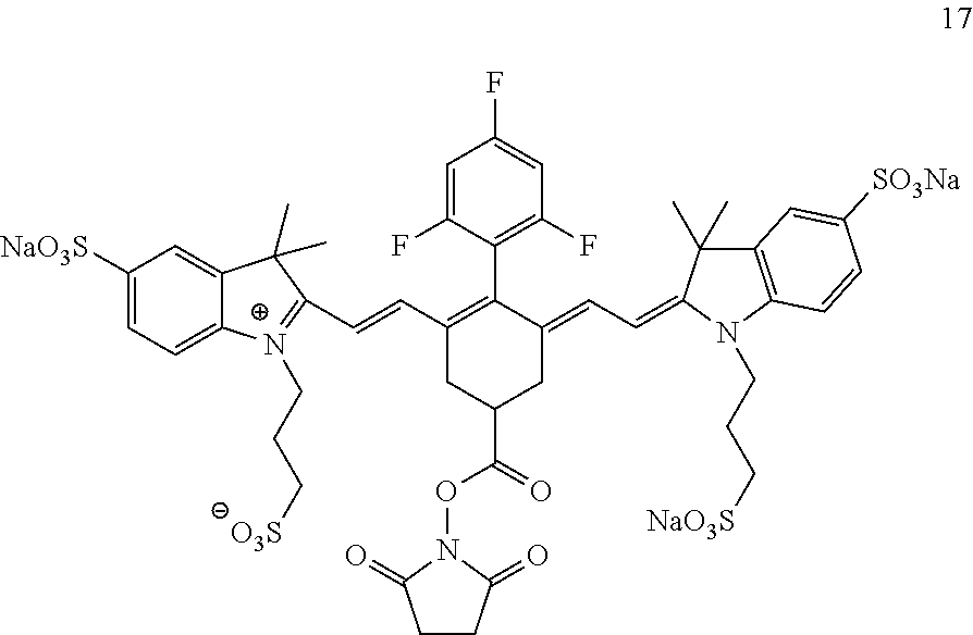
C(=CC1=C(C2=C(F)C=C(F)C=C2F)C(=CC=C2N(CCC[NaO3S])C3=C(C=C([SO3Na])C=C3)C2(C)C)CC(C(=O)ON2C(=O)CCC2=O)C1)C1=[N+](CCC[O3S])C2=CC=C([NaO3S])C=C2C1(C)C
